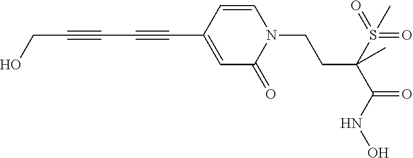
C1=CC(C#CC#CCO)=CC(=O)N1CCC(S(=O)(=O)C)(C(=O)NO)C
